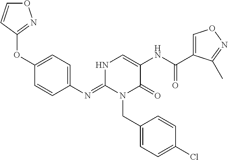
C1(N=C2N(CC3=CC=C(Cl)C=C3)C(=O)C(NC(C3=CON=C3C)=O)=CN2)=CC=C(OC2=NOC=C2)C=C1
